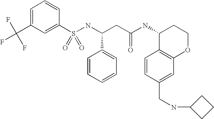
C1=C(C(F)(F)F)C=C(S(NC(CC(NC2C3=C(OCC2)C=C(CNC2CCC2)C=C3)=O)C2=CC=CC=C2)(=O)=O)C=C1
